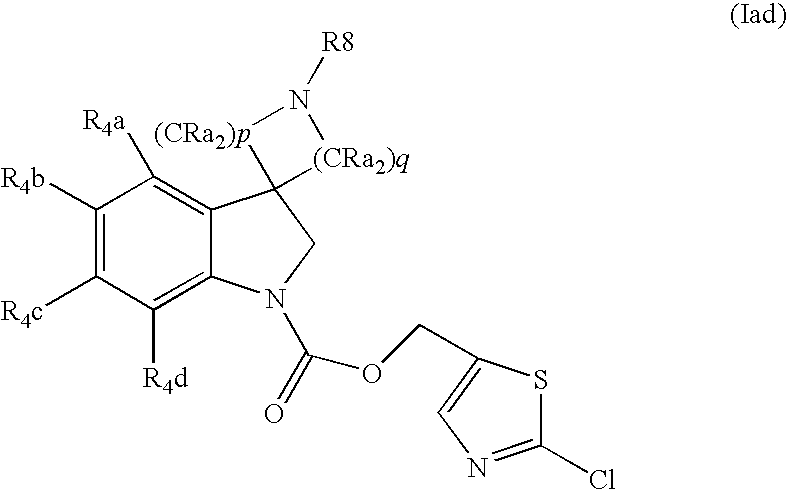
C1([R4b])=C([R4c])C([R4d])=C2C(=C1[R4a])C1(CN2C(=O)OCC2=CN=C(Cl)S2)[(CRa2)q]N([R8])[(CRa2)p]1
